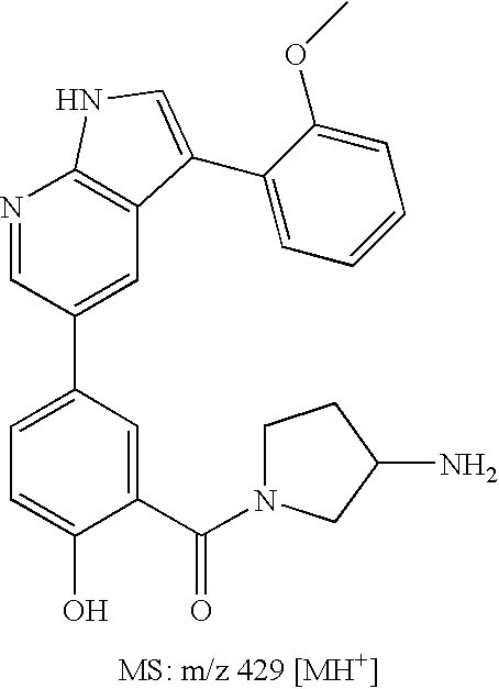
C1=C(C2=CC3=C(N=C2)NC=C3C2=CC=CC=C2OC)C=C(C(=O)N2CCC(N)C2)C(O)=C1
